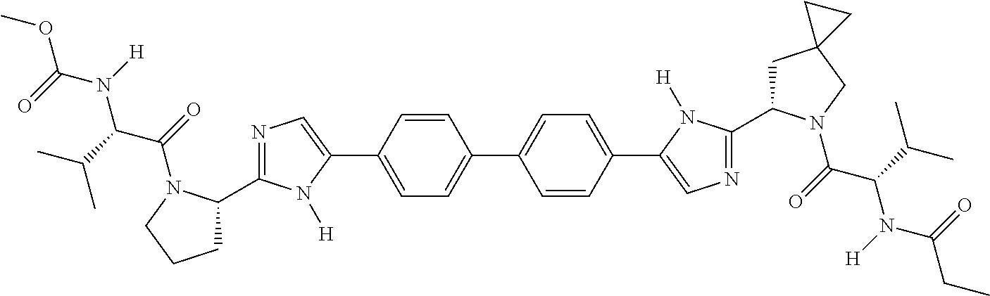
COC(N([H])C(C(C)C)C(=O)N1C(C2=NC=C(C3=CC=C(C4=CC=C(C5=CN=C(C6CC7(CN6C(C(N(C(CC)=O)[H])C(C)C)=O)CC7)N5[H])C=C4)C=C3)N2[H])CCC1)=O
